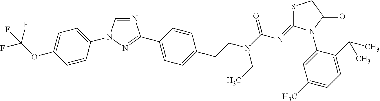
N1=CN(C2=CC=C(OC(F)(F)F)C=C2)N=C1C1=CC=C(CCN(C(N=C2SCC(=O)N2C2=CC(C)=CC=C2C(C)C)=O)CC)C=C1
